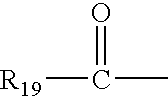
[R19]C(=O)C
